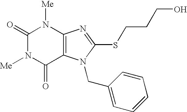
C1(=O)N([Me])C(=O)C2=C(N1[Me])N=C(SCCCO)N2CC1=CC=CC=C1
